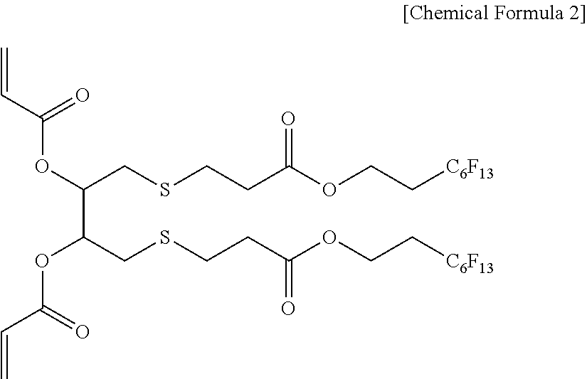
O(C(CSCCC(OCC[C6F13])=O)C(OC(C=C)=O)CSCCC(OCC[C6F13])=O)C(C=C)=O
